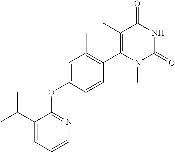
C1(C(C)C)=CC=CN=C1OC1=CC(C)=C(C2=C(C)C(=O)NC(=O)N2C)C=C1
